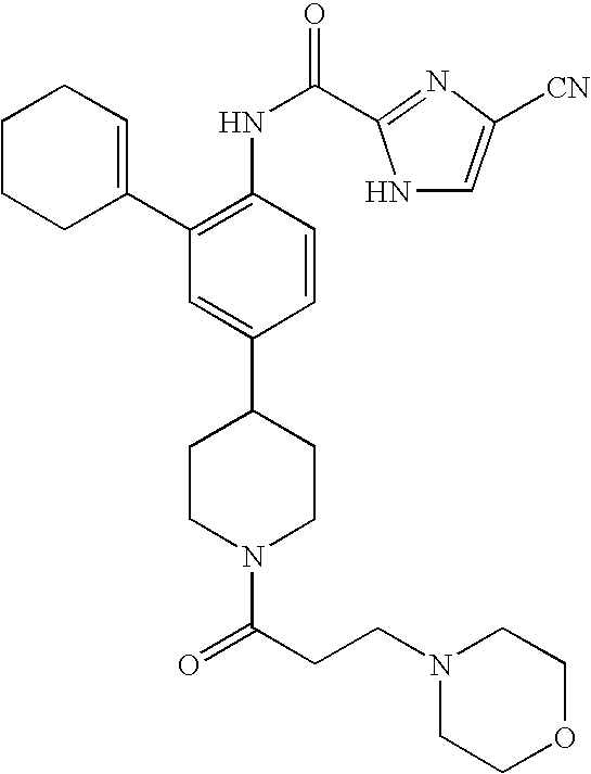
C1(C2=CCCCC2)=C(NC(=O)C2=NC([CN])=CN2)C=CC(C2CCN(C(CCN3CCOCC3)=O)CC2)=C1
